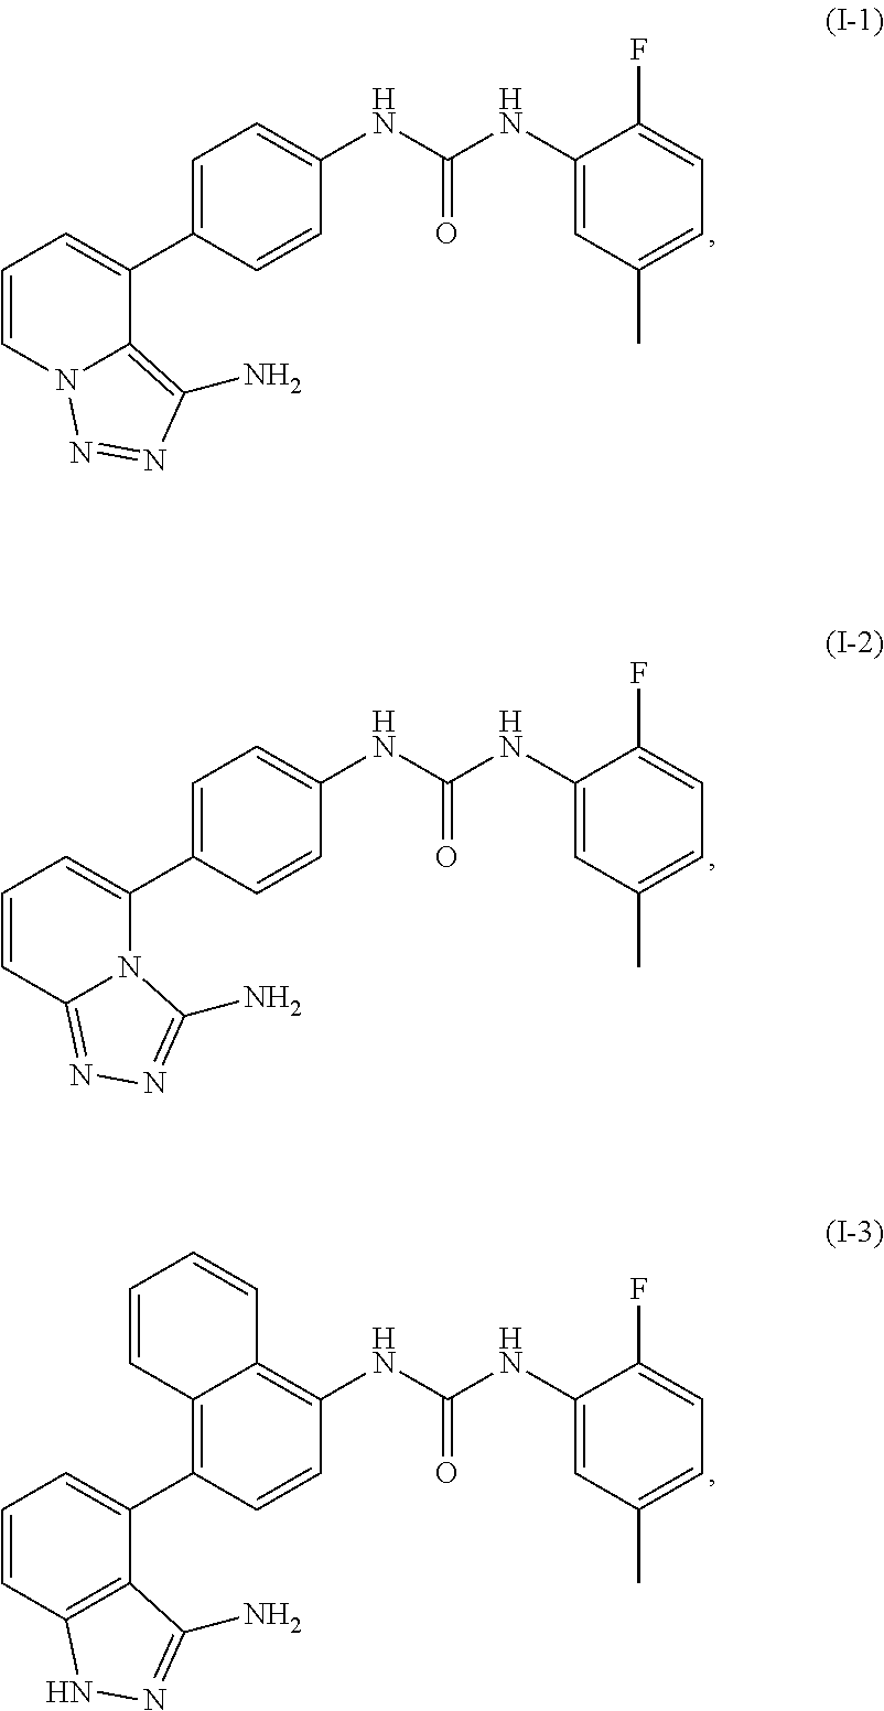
C1=CN2C(=C(N)N=N2)C(C2=CC=C(NC(NC3=CC(C)=CC=C3F)=O)C=C2)=C1.C1=CC2=NN=C(N)N2C(C2=CC=C(NC(NC3=CC(C)=CC=C3F)=O)C=C2)=C1.C1=CC2=C(C(C3=C4C(=C(NC(NC5=CC(C)=CC=C5F)=O)C=C3)C=CC=C4)=C1)C(N)=NN2
